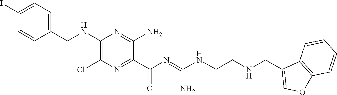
C1(CNC2=C(Cl)N=C(C(N=C(NCCNCC3=COC4=C3C=CC=C4)N)=O)C(N)=N2)=CC=C(I)C=C1
